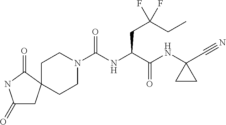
C1N(C(NC(C(NC2(C#N)CC2)=O)CC(CC)(F)F)=O)CCC2(C1)CC(=O)NC2=O
